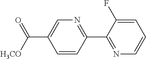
C1=CC(C2=NC=CC=C2F)=NC=C1C(=O)[H3CO]
